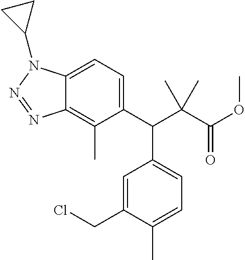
C1(C(C(C(OC)=O)(C)C)C2=CC=C(C)C(CCl)=C2)=CC=C2C(=C1C)N=NN2C1CC1
